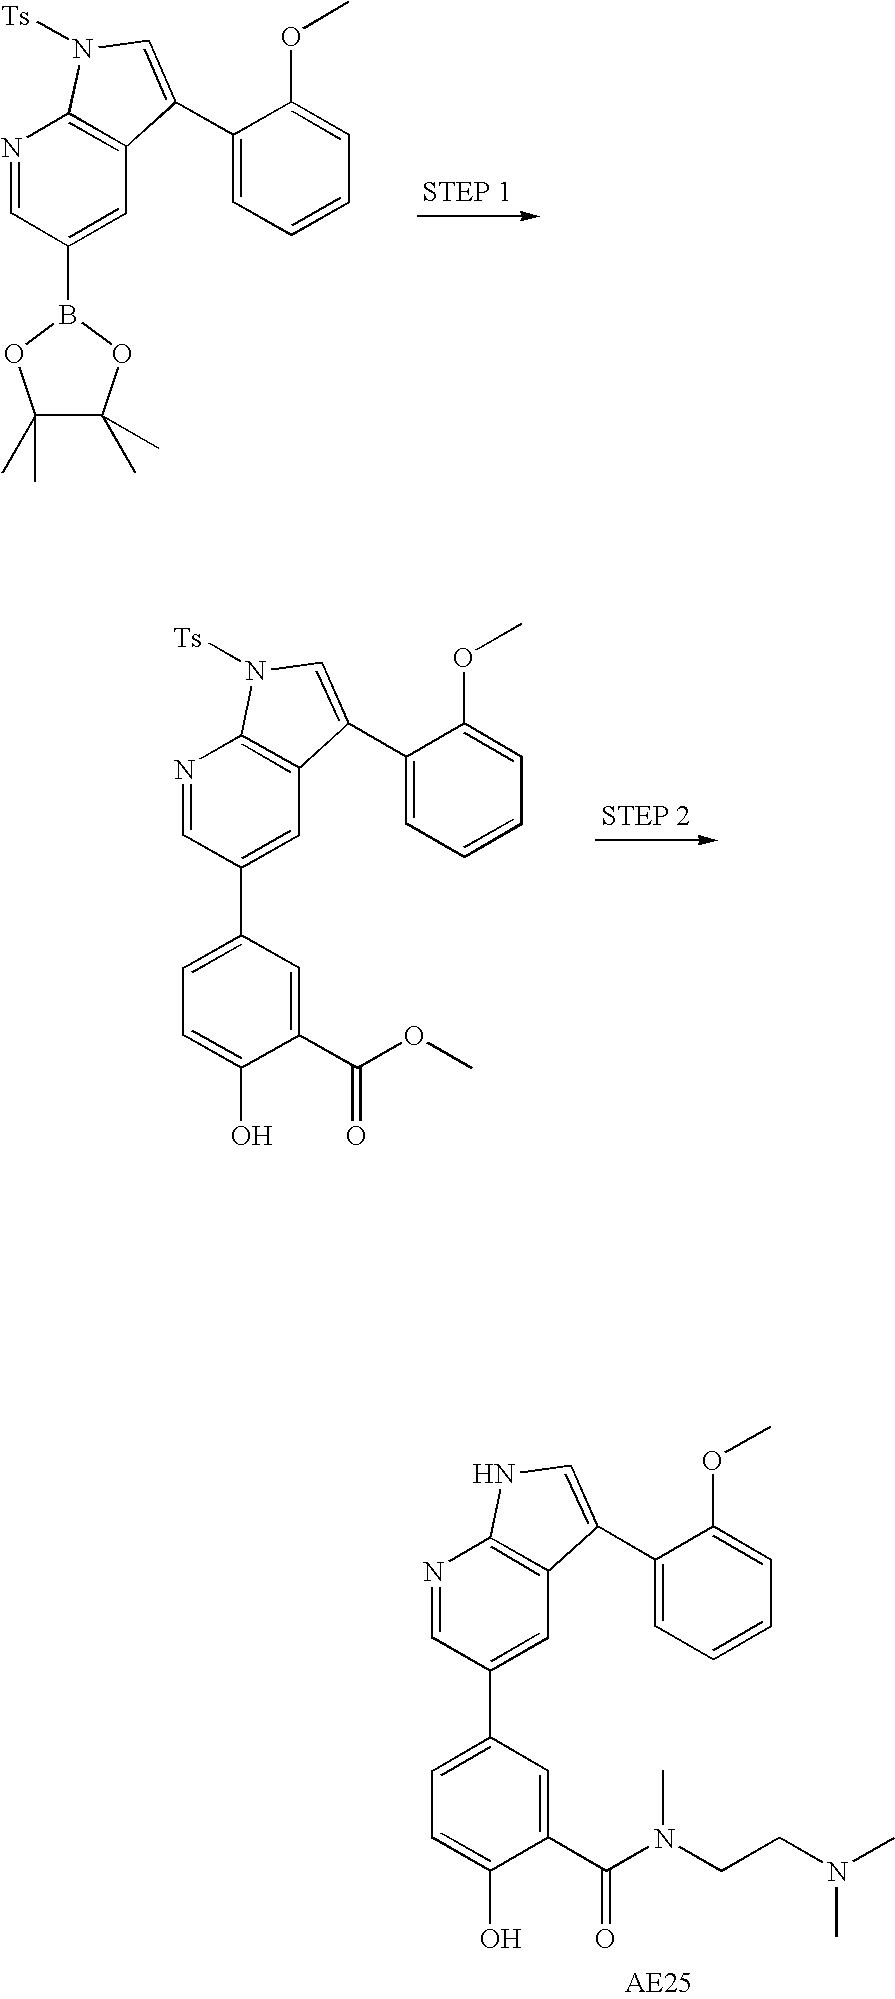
N1=CC(B2OC(C)(C)C(C)(C)O2)=CC2=C1N([Ts])C=C2C1=CC=CC=C1OC.N1=CC(C2=CC=C(O)C(C(OC)=O)=C2)=CC2=C1N([Ts])C=C2C1=CC=CC=C1OC.N1=CC(C2=CC=C(O)C(C(N(CCN(C)C)C)=O)=C2)=CC2=C1NC=C2C1=CC=CC=C1OC
